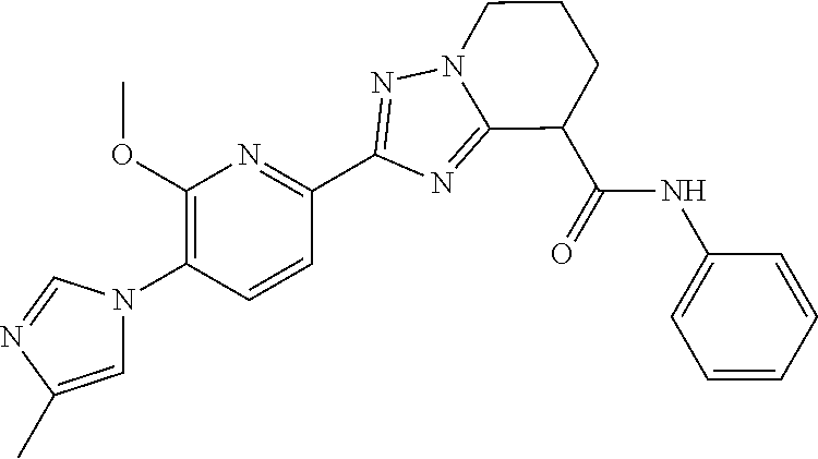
C1=C(C)N=CN1C1=C(OC)N=C(C2=NN3CCCC(C(NC4=CC=CC=C4)=O)C3=N2)C=C1
